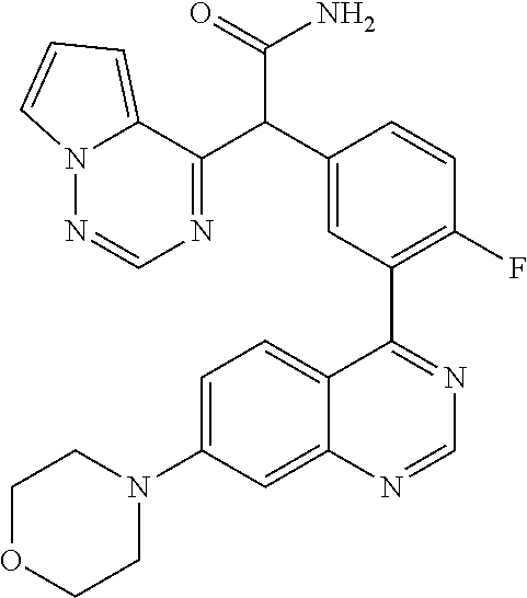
C12=CC(N3CCOCC3)=CC=C1C(C1=C(F)C=CC(C(C3=NC=NN4C3=CC=C4)C(=O)N)=C1)=NC=N2
